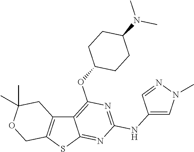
C12=C(SC3=NC(NC4=CN(C)N=C4)=NC(OC4CCC(N(C)C)CC4)=C13)COC(C)(C)C2
